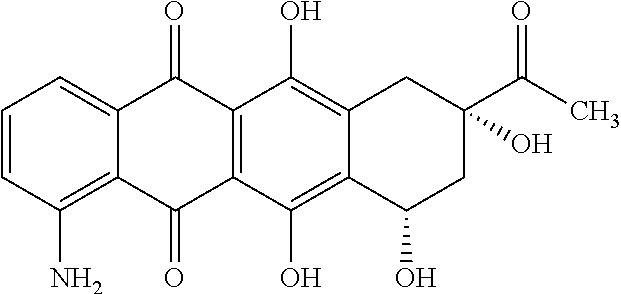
C1=CC(N)=C2C(=C1)C(=O)C1=C(C2=O)C(O)=C2C(=C1O)CC(O)(C(C)=O)CC2O
